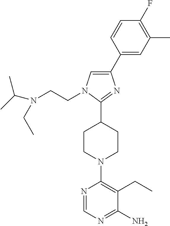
C1(C2=CC(C)=C(F)C=C2)=CN(CCN(CC)C(C)C)C(C2CCN(C3=C(CC)C(N)=NC=N3)CC2)=N1
